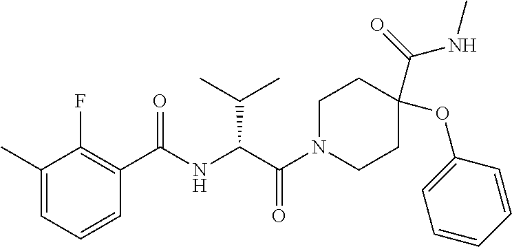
CC(C(NC(C1=C(F)C(C)=CC=C1)=O)C(N1CCC(C(NC)=O)(OC2=CC=CC=C2)CC1)=O)C
